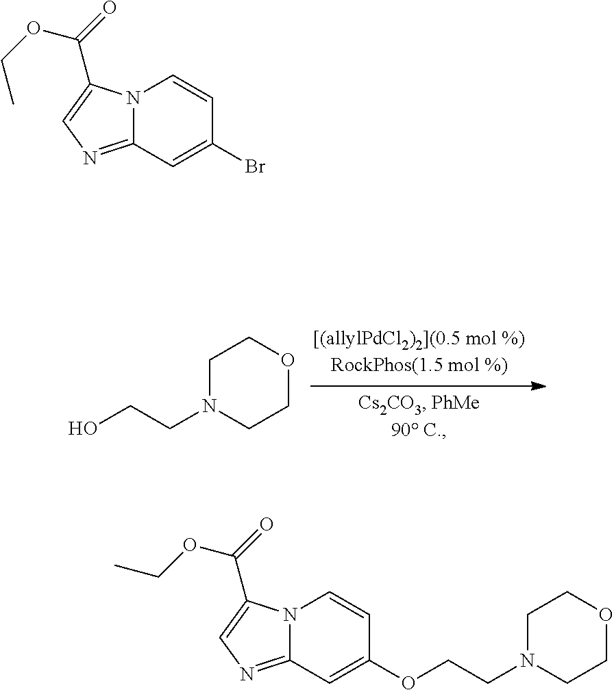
C1N(CCO)CCOC1.N12C(=NC=C1C(=O)OCC)C=C(Br)C=C2.C1N(CCOC2=CC3=NC=C(C(=O)OCC)N3C=C2)CCOC1
